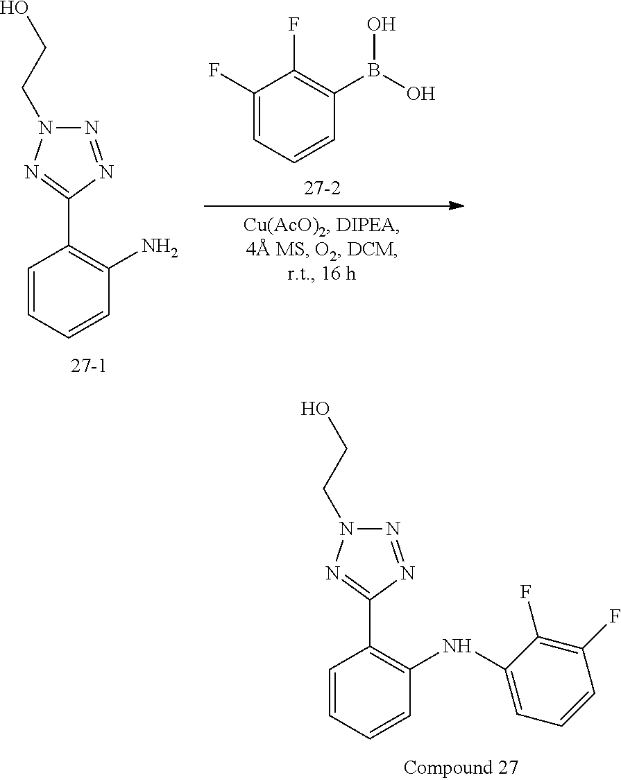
N1=NC(C2=C(NC3=CC=CC(F)=C3F)C=CC=C2)=NN1CCO.N1=NC(C2=C(N)C=CC=C2)=NN1CCO.C1(B(O)O)=C(F)C(F)=CC=C1
